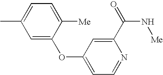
C1=C(OC2=CC=NC(C(=O)N[Me])=C2)C([Me])=CC=C1C
